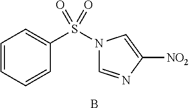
C1=CC=CC(S(N2C=NC([NO2])=C2)(=O)=O)=C1.B
